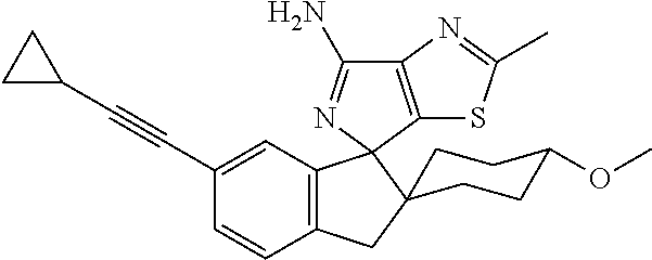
C1(C#CC2CC2)=CC2=C(C=C1)CC1(C23N=C(N)C2=C3SC(C)=N2)CCC(OC)CC1
